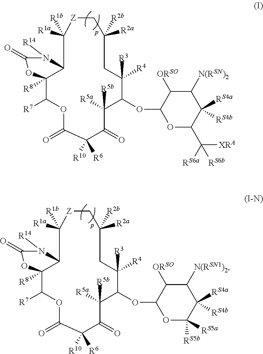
O1C(=O)C([R10])([R6])C(=O)C([R5b])([R5a])C(OC2OC(C([RS6b])([XRA])[RS6a])C([RS4a])([RS4b])C([N(RSN)2])C2[ORSO])C([R3])([R4])CC([R2b])([R2a])C[Z]C([R1a])([R1b])C2C([R8])(C1[R7])OC(=O)N2[R14].O1C(=O)C([R10])([R6])C(=O)C([R5b])([R5a])C(OC2OC([RS5b])([RS5a])C([RS4a])([RS4b])C([N(RSN1)2])C2[ORSO])C([R3])([R4])CC([R2b])([R2a])C[Z]C([R1a])([R1b])C2C([R8])(C1[R7])OC(=O)N2[R14]
